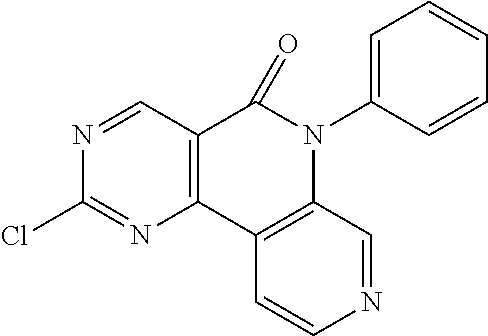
C12=C(C3=C(N(C4=CC=CC=C4)C1=O)C=NC=C3)N=C(Cl)N=C2
